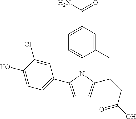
C1=C(C(N)=O)C=C(C)C(N2C(C3=CC=C(O)C(Cl)=C3)=CC=C2CCC(O)=O)=C1
